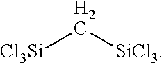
[Cl3Si]C[SiCl3]
